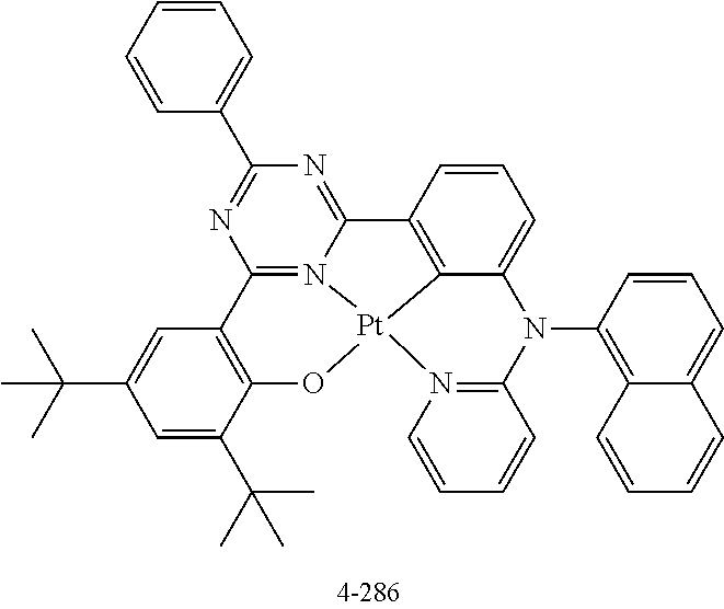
C1=CC=CC(C2=NC3=N4C(=N2)C2=C5C(=CC=C2)N(C2=C6C(=CC=C2)C=CC=C6)C2=N(C=CC=C2)[Pt]45OC2=C3C=C(C(C)(C)C)C=C2C(C)(C)C)=C1
